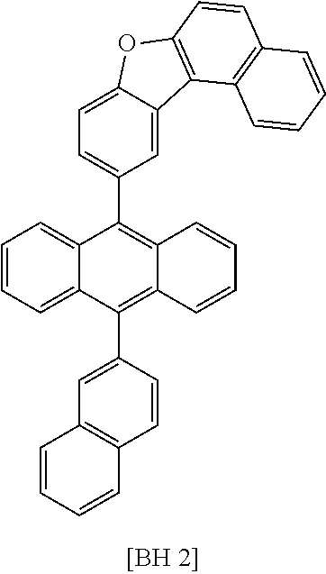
C1=C2C(=CC(C3=C4C(=C(C5=CC6=C(C=C5)C=CC=C6)C5=CC=CC=C53)C=CC=C4)=C1)C1=C(O2)C=CC2=C1C=CC=C2
